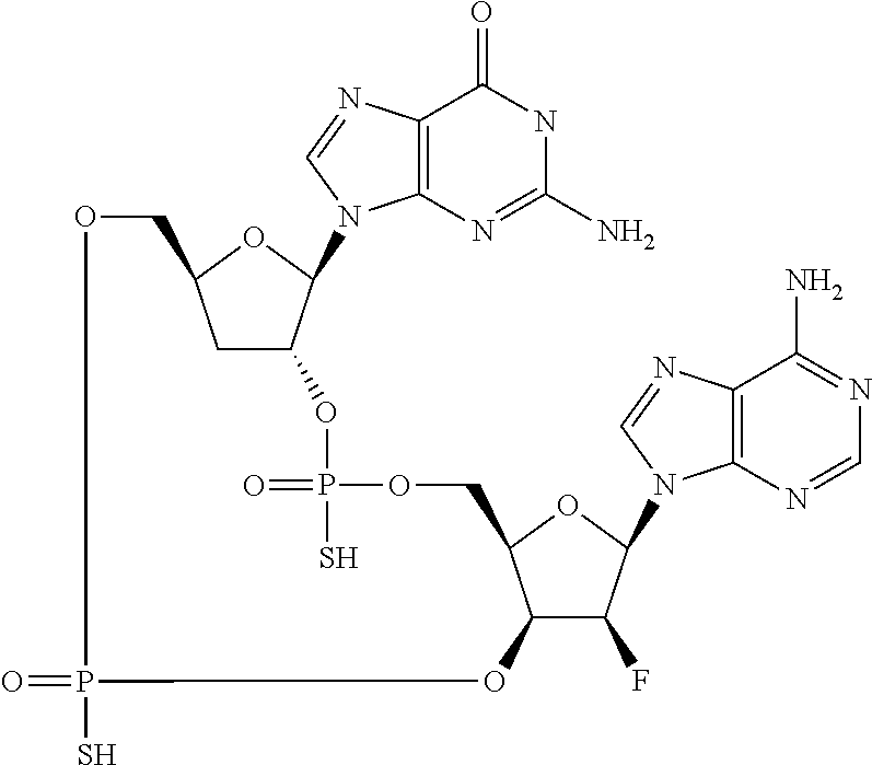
C1C2C(N3C4=C(N=C3)C(=O)NC(N)=N4)OC1COP(=O)(S)OC1C(F)C(N3C4=C(N=C3)C(N)=NC=N4)OC1COP(=O)(S)O2
